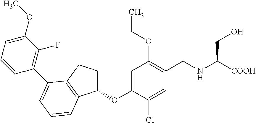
C1=C(OC2CCC3=C2C=CC=C3C2=C(F)C(OC)=CC=C2)C(Cl)=CC(CNC([COOH])CO)=C1OCC
